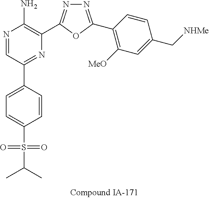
N1=CC(C2=CC=C(S(=O)(=O)C(C)C)C=C2)=NC(C2=NN=C(C3=C([MeO])C=C(C[NHMe])C=C3)O2)=C1N
